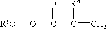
[RbO]OC(C([Ra])=C)=O
